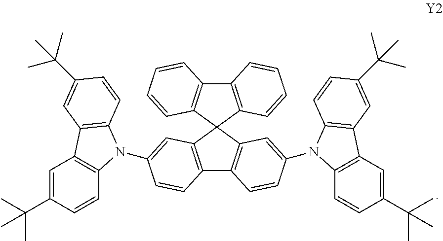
C12=C(C=CC=C1)C1(C3=C2C=CC=C3)C2=C(C3=C1C=C(N1C4=C(C=C(C(C)(C)C)C=C4)C4=C1C=CC(C(C)(C)C)=C4)C=C3)C=CC(N1C3=C(C=C(C(C)(C)C)C=C3)C3=C1C=CC(C(C)(C)C)=C3)=C2
